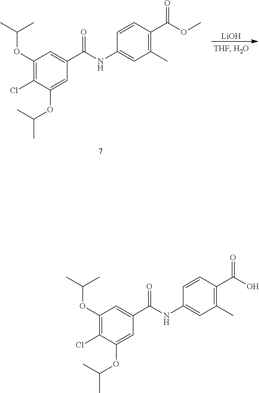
C1(OC(C)C)=C(Cl)C(OC(C)C)=CC(C(NC2=CC(C)=C(C(O)=O)C=C2)=O)=C1.C1(OC(C)C)=C(Cl)C(OC(C)C)=CC(C(NC2=CC(C)=C(C(OC)=O)C=C2)=O)=C1.[LiOH]
